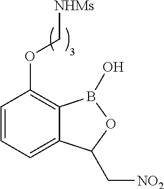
C1=CC=C2C(=C1OC[NHMs])B(O)OC2C[NO2]
